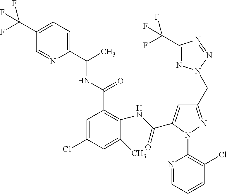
C1(NC(=O)C2=CC(CN3N=C(C(F)(F)F)N=N3)=NN2C2=C(Cl)C=CC=N2)=C(C(=O)NC(C2=CC=C(C(F)(F)F)C=N2)C)C=C(Cl)C=C1C
